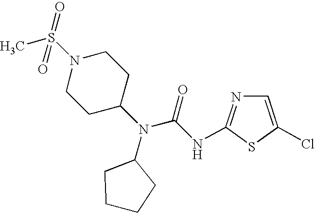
C1=C(Cl)SC(NC(N(C2CCN(S(C)(=O)=O)CC2)C2CCCC2)=O)=N1
